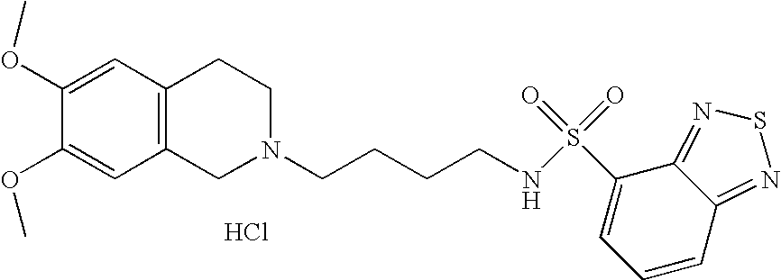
C1=C(OC)C(OC)=CC2=C1CCN(CCCCNS(=O)(=O)C1=CC=CC3=NSN=C13)C2.Cl
